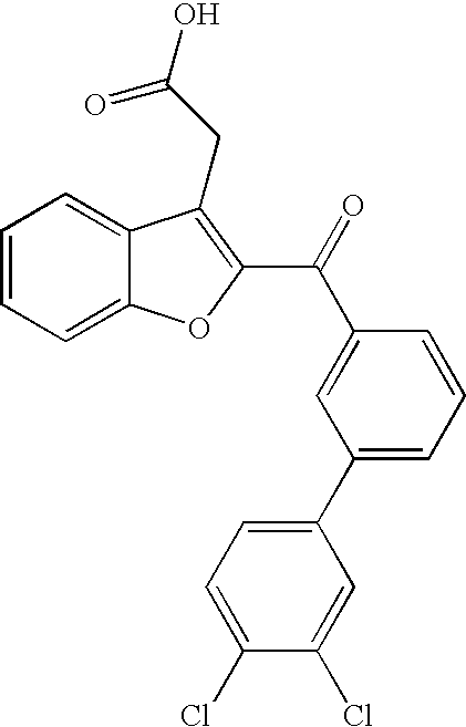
C1=CC=C2C(=C1)C(CC(O)=O)=C(C(=O)C1=CC(C3=CC=C(Cl)C(Cl)=C3)=CC=C1)O2
